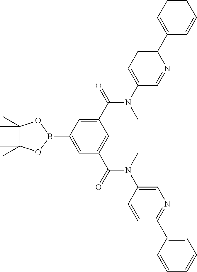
C1(C(=O)N(C2=CC=C(C3=CC=CC=C3)N=C2)C)=CC(B2OC(C)(C)C(C)(C)O2)=CC(C(=O)N(C)C2=CN=C(C3=CC=CC=C3)C=C2)=C1
